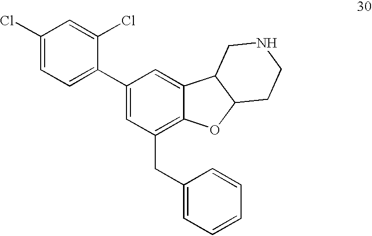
C1(Cl)=CC=C(C2=CC(CC3=CC=CC=C3)=C3C(=C2)C2C(O3)CCNC2)C(Cl)=C1
